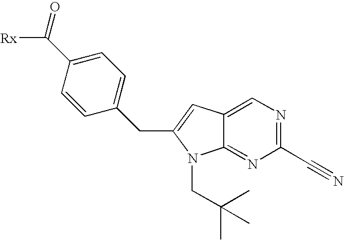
C1=CC(CC2=CC3=CN=C(C#N)N=C3N2CC(C)(C)C)=CC=C1C(=O)[Rx]
